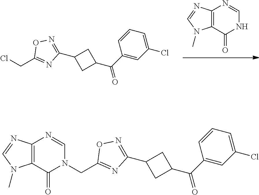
C12=C(N=CN1C)N=CNC2=O.C1(C(C2CC(C3=NOC(CCl)=N3)C2)=O)=CC(Cl)=CC=C1.C1(C(C2CC(C3=NOC(CN4C(=O)C5=C(N=CN5C)N=C4)=N3)C2)=O)=CC(Cl)=CC=C1
